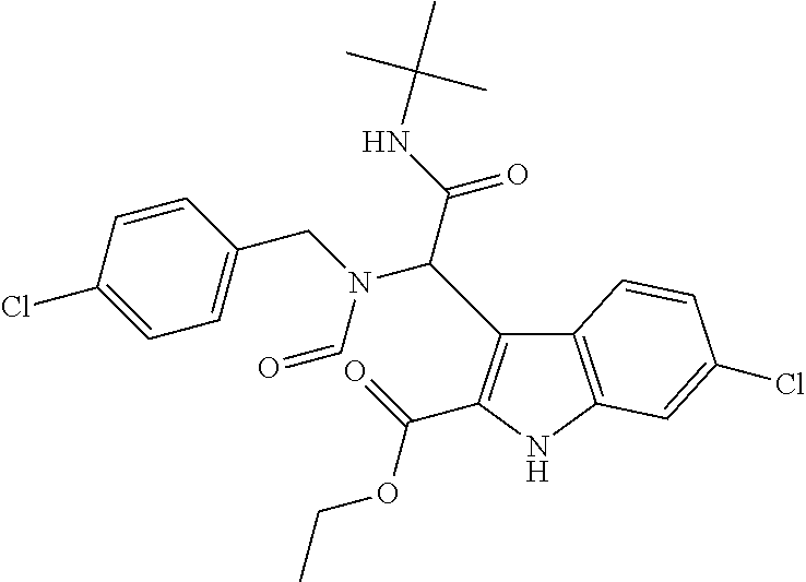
C1=CC(CN(C=O)C(C(NC(C)(C)C)=O)C2=C(C(OCC)=O)NC3=C2C=CC(Cl)=C3)=CC=C1Cl
